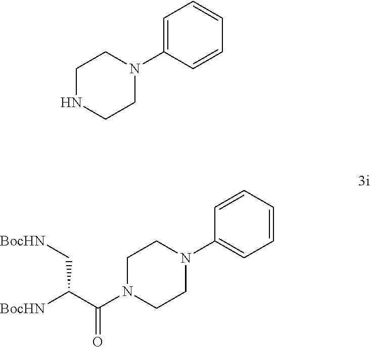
C1NCCN(C2=CC=CC=C2)C1.C1N(C(C([BocHN])C[BocHN])=O)CCN(C2=CC=CC=C2)C1
